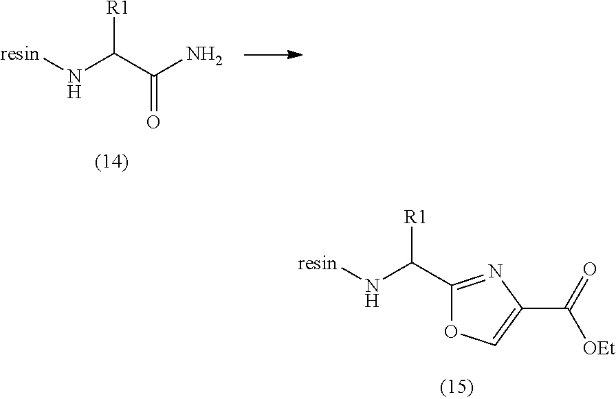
[resin]NC(C1=NC(C(=O)[OEt])=CO1)[R1].[resin]NC(C(N)=O)[R1]
